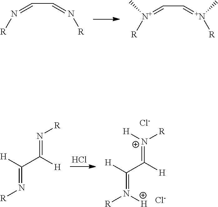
C(C=N[R])=N[R].C(C=[N+]([R])C)=[N+]([R])C.Cl.[Cl-].[R][N+](=C(C(=N([R])[H])[H])[H])[H].[Cl-].[R]N=C(C(=N[R])[H])[H]
